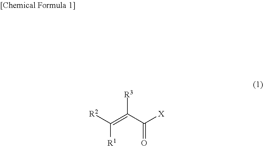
C([R1])([R2])=C(C([X])=O)[R3]
